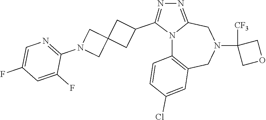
N12C3=C(CN(C4([CF3])COC4)CC1=NN=C2C1CC2(C1)CN(C1=NC=C(F)C=C1F)C2)C=C(Cl)C=C3
